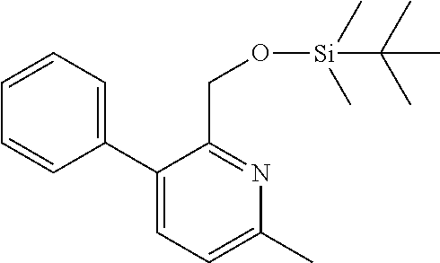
C1(C2=CC=CC=C2)=CC=C(C)N=C1CO[Si](C(C)(C)C)(C)C
